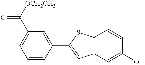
C12=C(C=C(O)C=C1)C=C(C1=CC(C([OCH2CH3])=O)=CC=C1)S2
